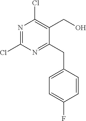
N1=C(Cl)N=C(CC2=CC=C(F)C=C2)C(CO)=C1Cl
